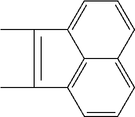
C1=CC=C2C3=C1C(C)=C(C)C3=CC=C2
